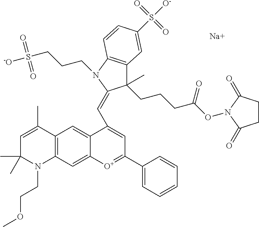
C1=C(C)C2=C(N(CCOC)C1(C)C)C=C1C(=C2)C(C=C2C(C)(CCCC(ON3C(=O)CCC3=O)=O)C3=C(C=CC(S([O-])(=O)=O)=C3)N2CCCS([-O])(=O)=O)=CC(C2=CC=CC=C2)=[O+]1.[Na]
